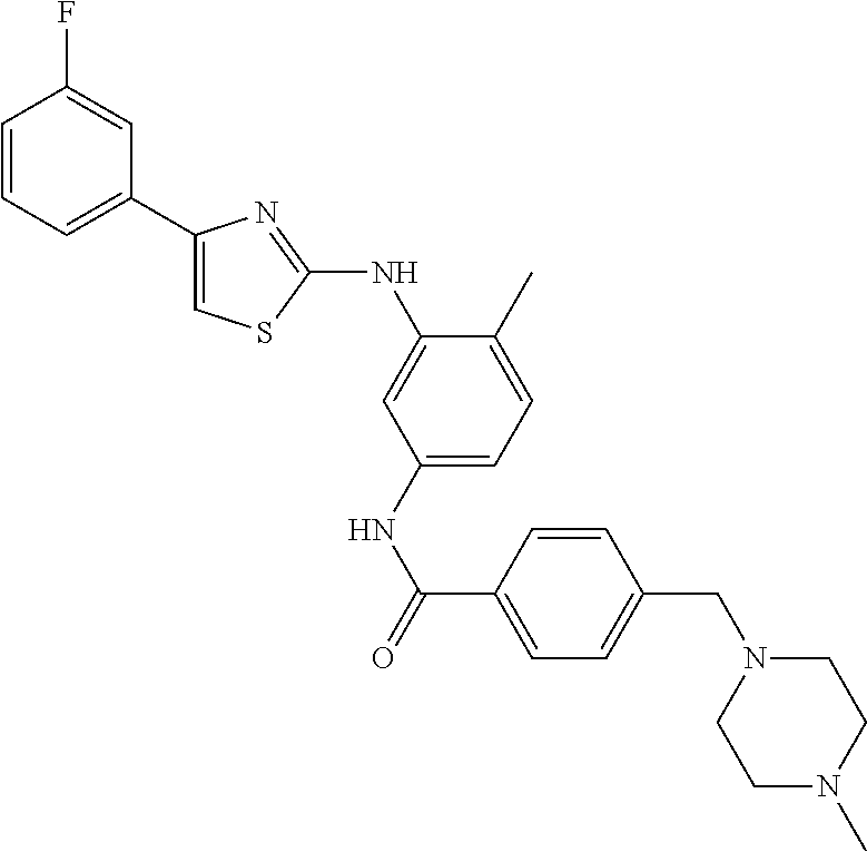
C1=CC=C(C2=CSC(NC3=CC(NC(C4=CC=C(CN5CCN(C)CC5)C=C4)=O)=CC=C3C)=N2)C=C1F
